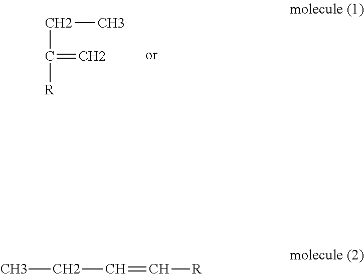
C(C([R])=C)C.CCC=C[R]
